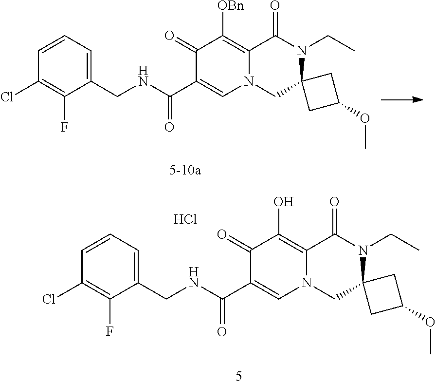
C1=CC(Cl)=C(F)C(CNC(C2=CN3C(=C([OBn])C2=O)C(=O)N(CC)C2(C3)CC(OC)C2)=O)=C1.[5-10a].C1=CC(Cl)=C(F)C(CNC(C2=CN3C(=C(O)C2=O)C(=O)N(CC)C2(C3)CC(OC)C2)=O)=C1.Cl
